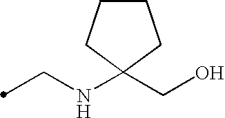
C(NC1(CO)CCCC1)C
